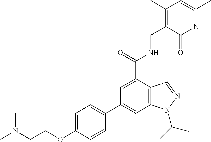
C1(OCCN(C)C)=CC=C(C2=CC3=C(C(C(=O)NCC4=C(C)C=C(C)NC4=O)=C2)C=NN3C(C)C)C=C1
